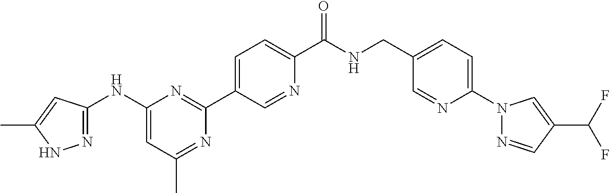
C1(NC2=NNC(C)=C2)=CC(C)=NC(C2=CC=C(C(NCC3=CC=C(N4N=CC(C(F)F)=C4)N=C3)=O)N=C2)=N1
